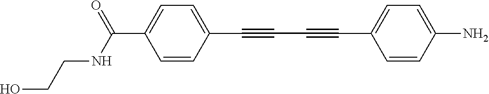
N(C(=O)C1=CC=C(C#CC#CC2=CC=C(N)C=C2)C=C1)CCO
